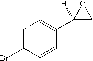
C1=C(Br)C=CC(C2([H])CO2)=C1
